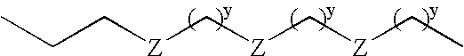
C(C[Z]C[Z]C[Z]CC)C
